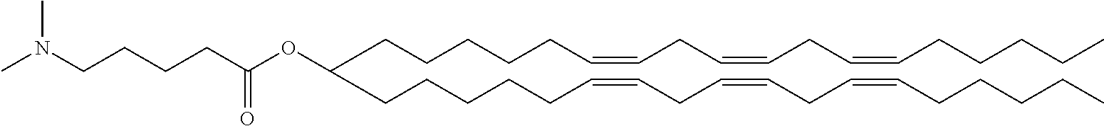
C(CCC=CCC=CCC=CCCCCC)CCC(CCCCCC=CCC=CCC=CCCCCC)OC(CCCCN(C)C)=O
